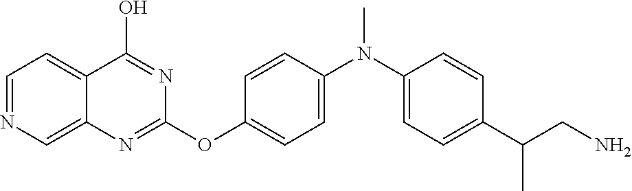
C1=NC=C2C(=C1)C(O)=NC(OC1=CC=C(N(C3=CC=C(C(CN)C)C=C3)C)C=C1)=N2
